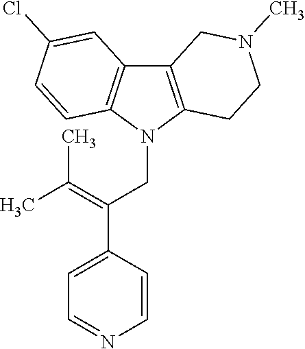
C12=C(N(CC(C3=CC=NC=C3)=C(C)C)C3=C1C=C(Cl)C=C3)CCN(C)C2
